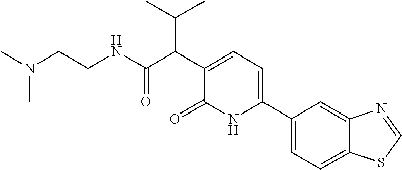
N(C)(CCNC(=O)C(C(C)C)C1=CC=C(C2=CC=C3C(=C2)N=CS3)NC1=O)C
